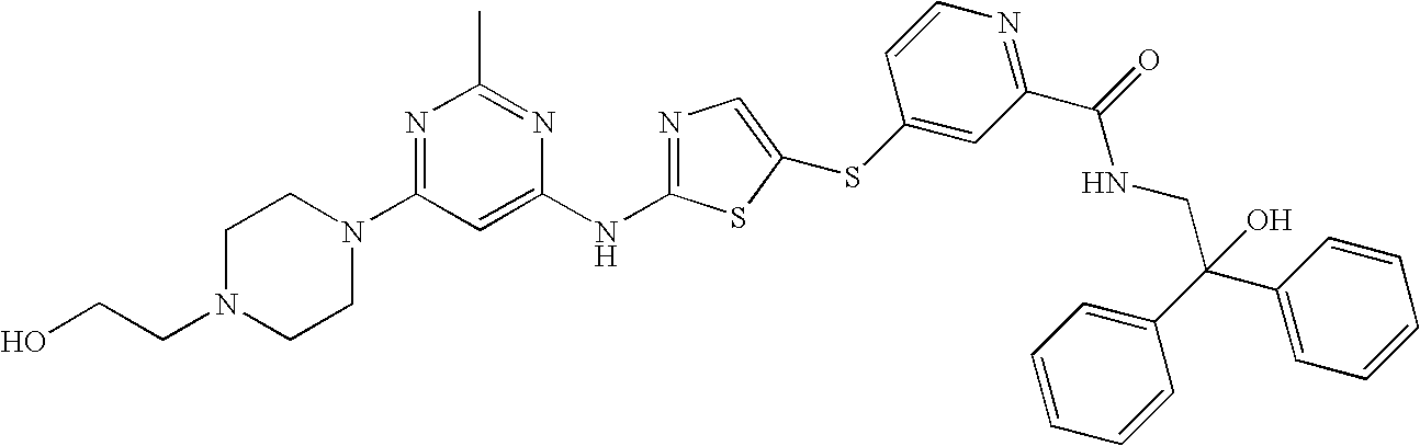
N1=C(N2CCN(CCO)CC2)C=C(NC2=NC=C(SC3=CC(C(=O)NCC(C4=CC=CC=C4)(C4=CC=CC=C4)O)=NC=C3)S2)N=C1C
